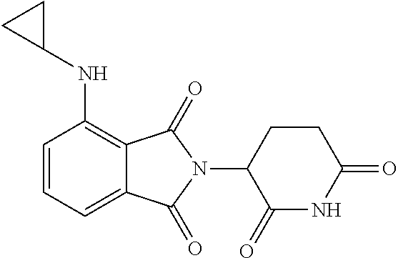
C1=CC=C2C(=C1NC1CC1)C(=O)N(C1C(=O)NC(=O)CC1)C2=O
